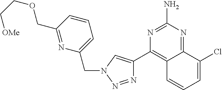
N1=NN(CC2=CC=CC(COCC[OMe])=N2)C=C1C1=C2C(=NC(N)=N1)C(Cl)=CC=C2
